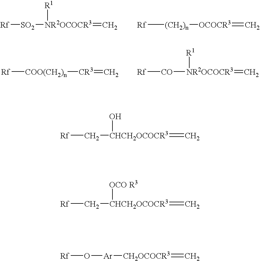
[Rf][SO2][NR2OCOCR3]([R1])=C.[Rf][(CH2)n][OCOCR3]=C.[Rf][COO(CH2)n][CR3]=C.[Rf][CO][NR2OCOCR3](=C)[R1].[Rf]C[CHCH2OCOCR3](=C)O.[Rf]O[Ar][CH2OCOCR3]=C.[Rf]C[CHCH2OCOCR3](=C)[OCO R3]
